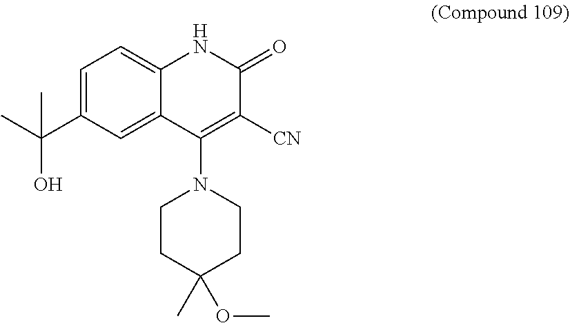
C1=C(C(C)(O)C)C=C2C(=C1)NC(=O)C([CN])=C2N1CCC(C)(OC)CC1
